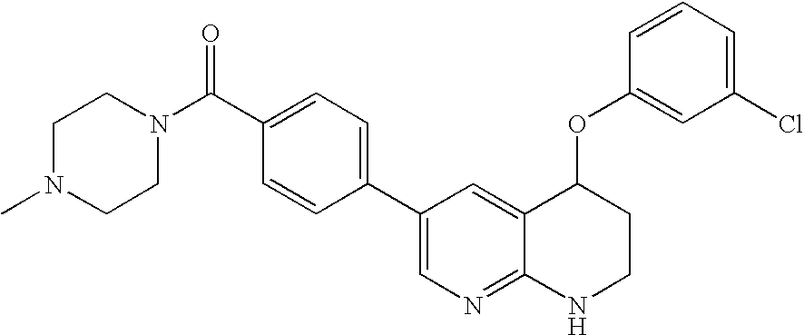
C1N(C)CCN(C(C2=CC=C(C3=CN=C4C(=C3)C(OC3=CC(Cl)=CC=C3)CCN4)C=C2)=O)C1
